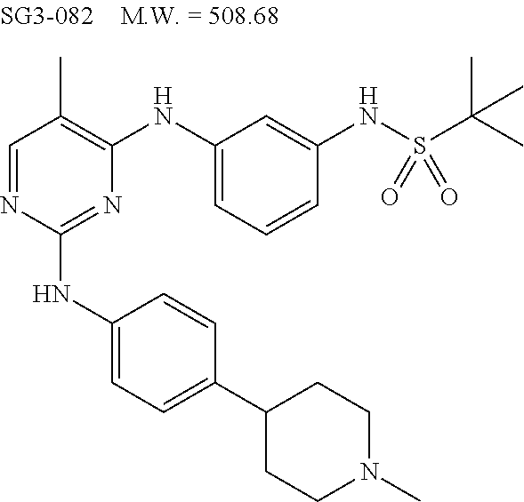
N1=C(NC2=CC=C(C3CCN(C)CC3)C=C2)N=CC(C)=C1NC1=CC=CC(NS(C(C)(C)C)(=O)=O)=C1
